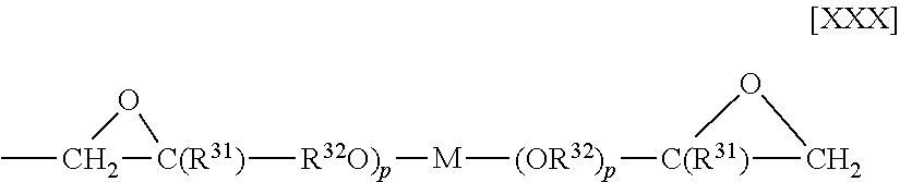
CC1[C(R31)]([R32O)p][M][(OR32)p][C(R31)]2CO2)O1
